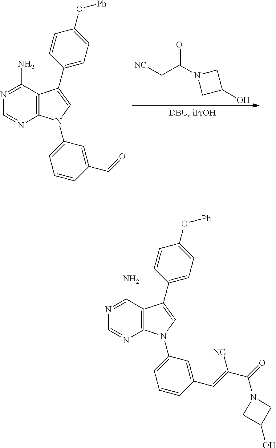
[NC]CC(N1CC(O)C1)=O.C12=C(N(C3=CC=CC(C=O)=C3)C=C1C1=CC=C(O[Ph])C=C1)N=CN=C2N.C12=C(N(C3=CC=CC(C=C(C(=O)N4CC(O)C4)[NC])=C3)C=C1C1=CC=C(O[Ph])C=C1)N=CN=C2N
